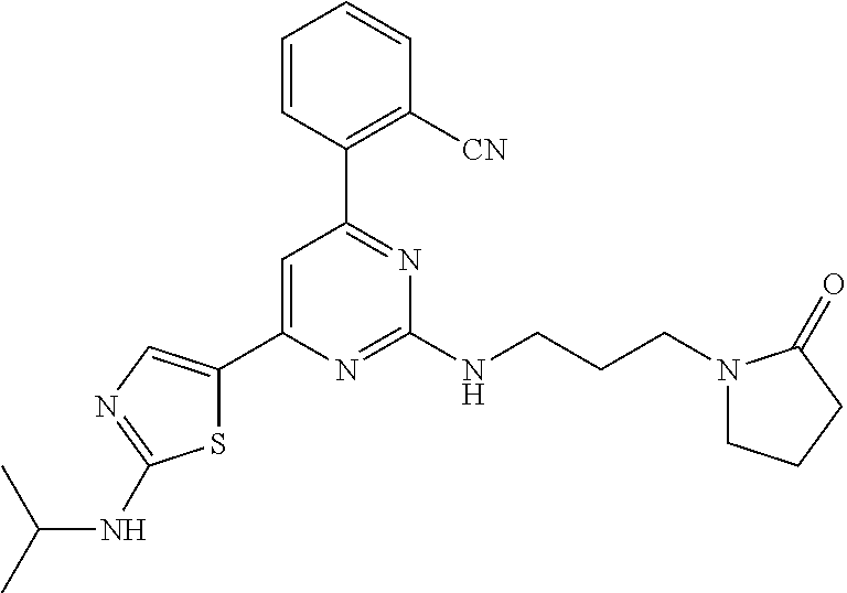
C1=C(C2=CN=C(NC(C)C)S2)N=C(NCCCN2CCCC2=O)N=C1C1=C([CN])C=CC=C1
